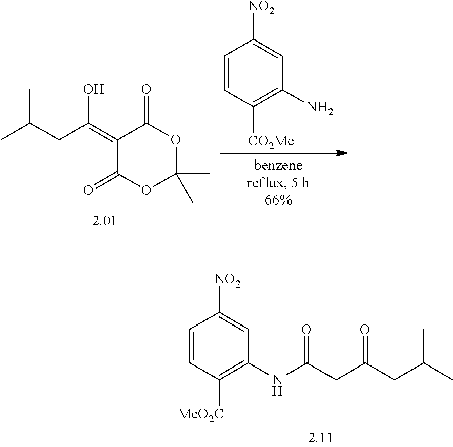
C1(=C(CC(C)C)O)C(=O)OC(C)(C)OC1=O.C1=CC([CO2Me])=C(N)C=C1[NO2].C1=CC([MeO2C])=C(NC(CC(CC(C)C)=O)=O)C=C1[NO2]
